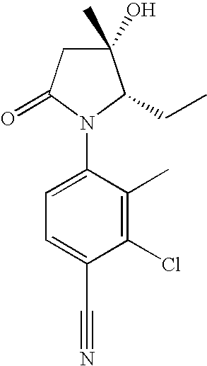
C1(O)(C)CC(=O)N(C2=CC=C(C#N)C(Cl)=C2C)C1CC
